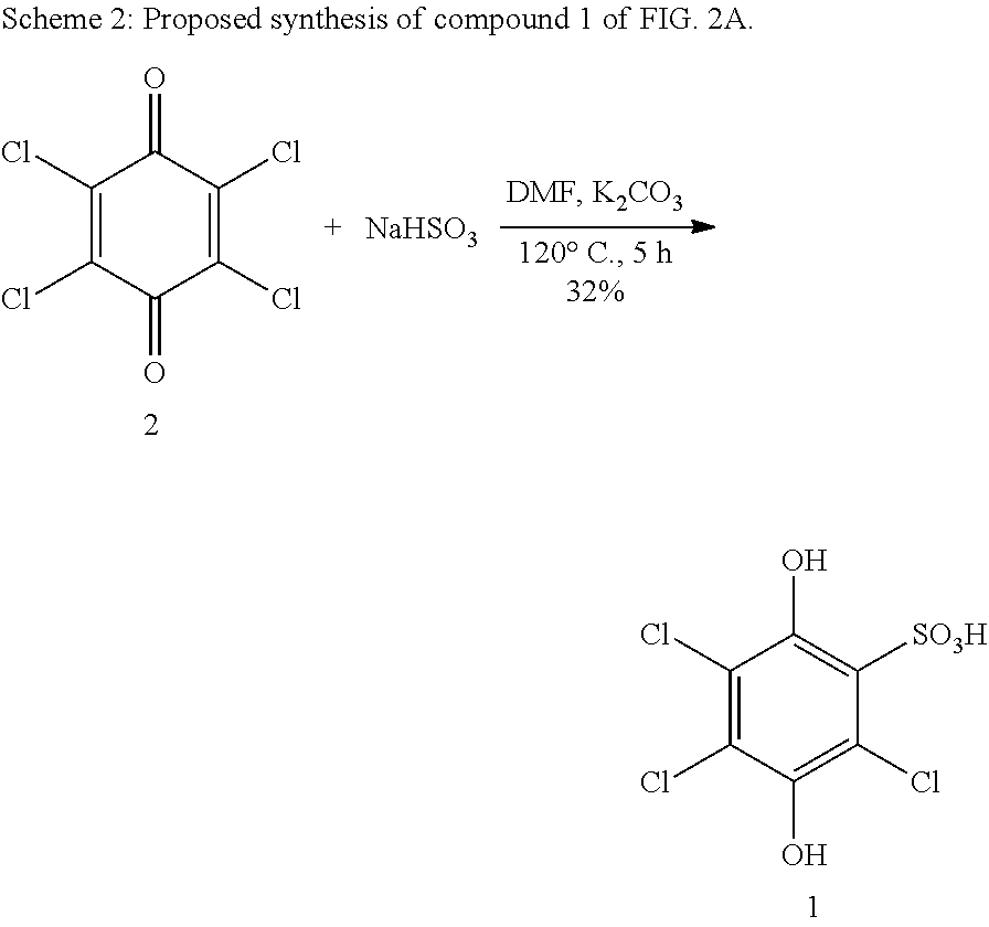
C1(Cl)=C(Cl)C(=O)C(Cl)=C(Cl)C1=O.[NaHSO3].C1(Cl)=C(Cl)C(O)=C(Cl)C([SO3H])=C1O
